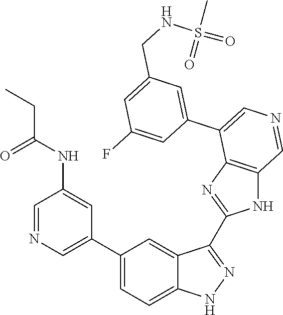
C1(C2=CN=CC(NC(CC)=O)=C2)=CC=C2C(=C1)C(C1=NC3=C(N1)C=NC=C3C1=CC(CNS(=O)(C)=O)=CC(F)=C1)=NN2
